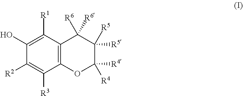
C1(O)=C([R1])C2=C(C([R3])=C1[R2])OC([R4])([R4])C([R5])([R5])C2([R6])[R6]
